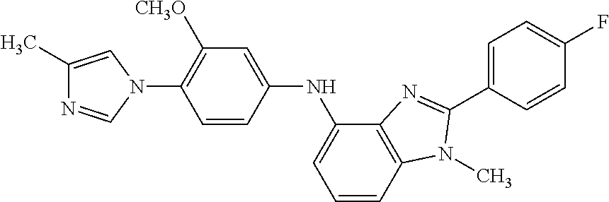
C1(C)=CN(C2=C([CH3O])C=C(NC3=CC=CC4=C3N=C(C3=CC=C(F)C=C3)N4C)C=C2)C=N1
